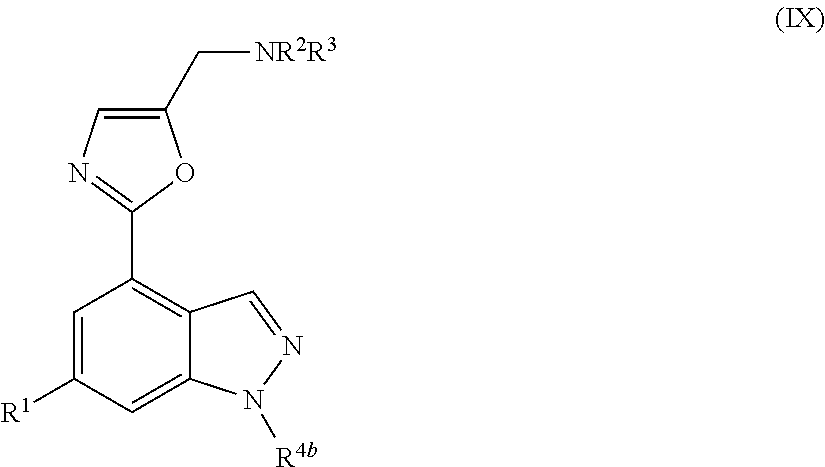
C1=C([R1])C=C2C(=C1C1=NC=C(C[NR2R3])O1)C=NN2[R4b]
